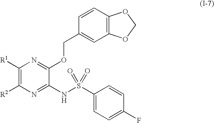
C1([R1])=C([R2])N=C(NS(C2=CC=C(F)C=C2)(=O)=O)C(OCC2=CC3=C(C=C2)OCO3)=N1
